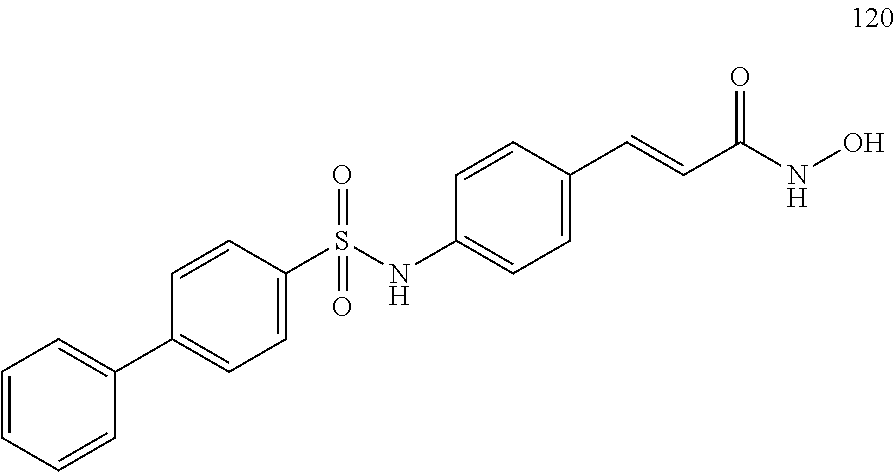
C1=C(S(NC2=CC=C(C=CC(NO)=O)C=C2)(=O)=O)C=CC(C2=CC=CC=C2)=C1
